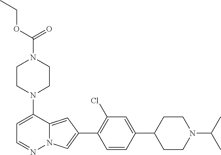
N1(C2=CC=NN3C2=CC(C2=C(Cl)C=C(C4CCN(C(C)C)CC4)C=C2)=C3)CCN(C(=O)OCC)CC1
